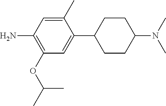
C1(C)=CC(N)=C(OC(C)C)C=C1C1CCC(N(C)C)CC1
